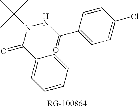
C1=CC=CC(C(=O)N(NC(C2=CC=C(Cl)C=C2)=O)C(C)(C)C)=C1
